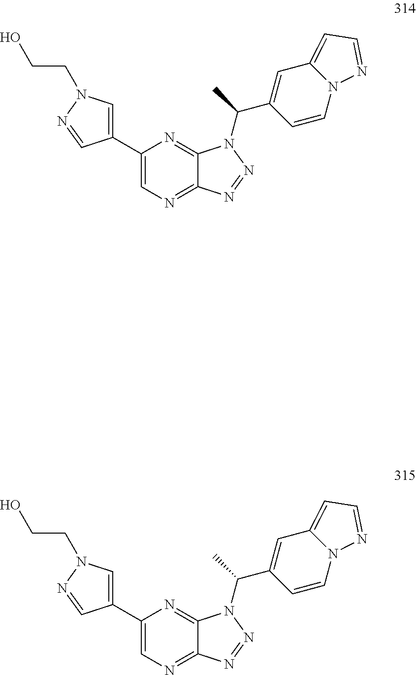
C1(C2=CN(CCO)N=C2)=CN=C2C(=N1)N(C(C1=CC3=CC=NN3C=C1)C)N=N2.C1(C2=CN(CCO)N=C2)=CN=C2C(=N1)N(C(C1=CC3=CC=NN3C=C1)C)N=N2
